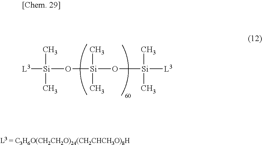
[L3][Si](O[Si](O[Si]([L3])(C)C)(C)C)(C)C
